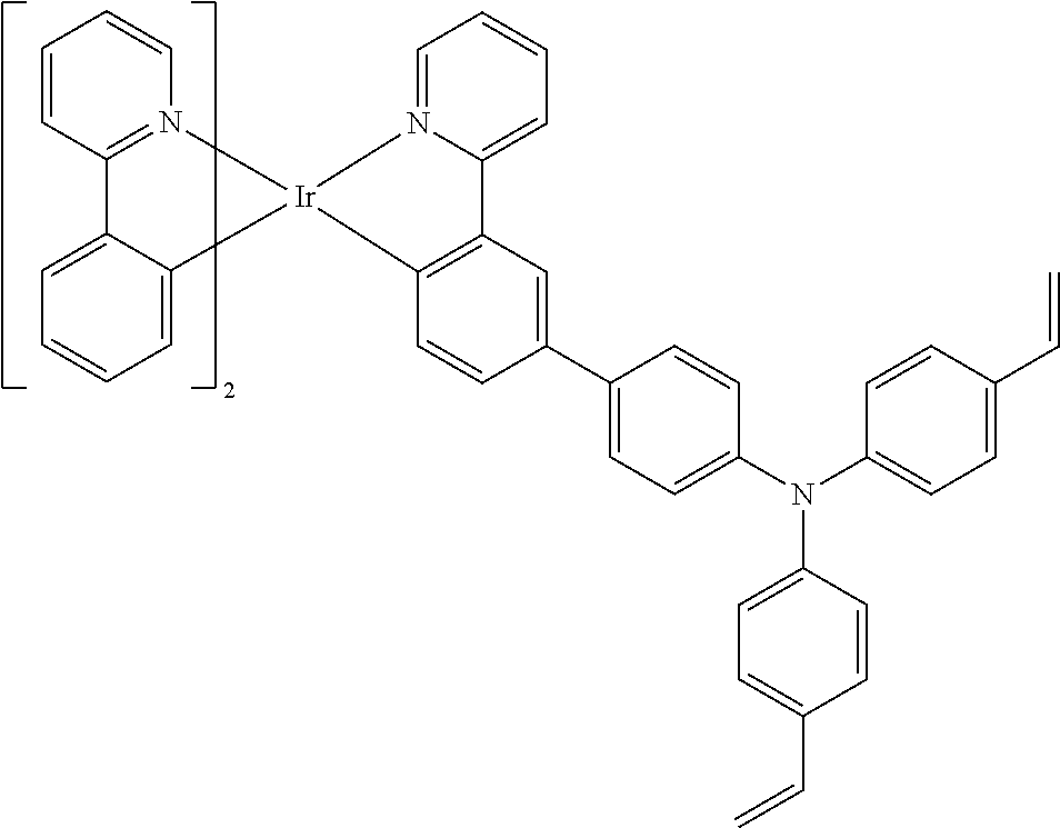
C1=CC2=N(C=C1)[Ir]1(C3=CC=CC=C23)C2=C(C=C(C3=CC=C(N(C4=CC=C(C=C)C=C4)C4=CC=C(C=C)C=C4)C=C3)C=C2)C2=CC=CC=N21
